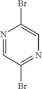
BrC1=CN=C(Br)C=N1
